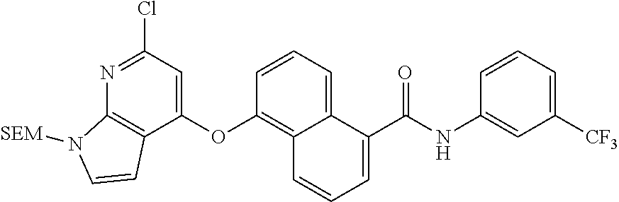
C1=C(OC2=C3C(=CC=C2)C(C(NC2=CC([CF3])=CC=C2)=O)=CC=C3)C2=C(N=C1Cl)N([SEM])C=C2
